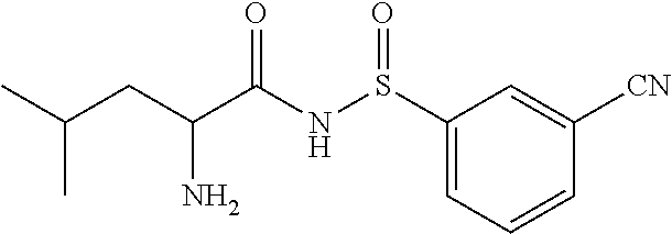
S(NC(C(CC(C)C)N)=O)(=O)C1=CC=CC([CN])=C1
